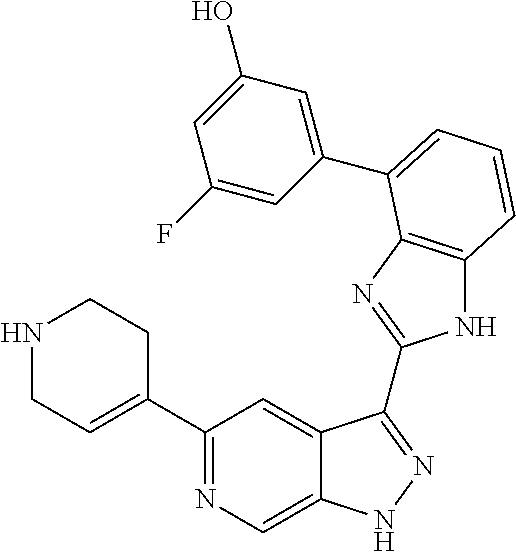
C1(C2=NC=C3C(=C2)C(C2=NC4=C(N2)C=CC=C4C2=CC(O)=CC(F)=C2)=NN3)=CCNCC1
